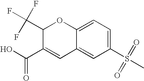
C1(C(F)(F)F)C(C(O)=O)=CC2=CC(S(C)(=O)=O)=CC=C2O1
